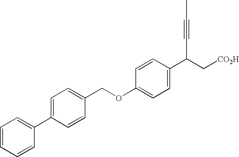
C1=C(C2=CC=CC=C2)C=CC(COC2=CC=C(C(C#CC)C[CO2H])C=C2)=C1
